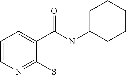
C1=CN=C(S)C(C(NC2CCCCC2)=O)=C1
